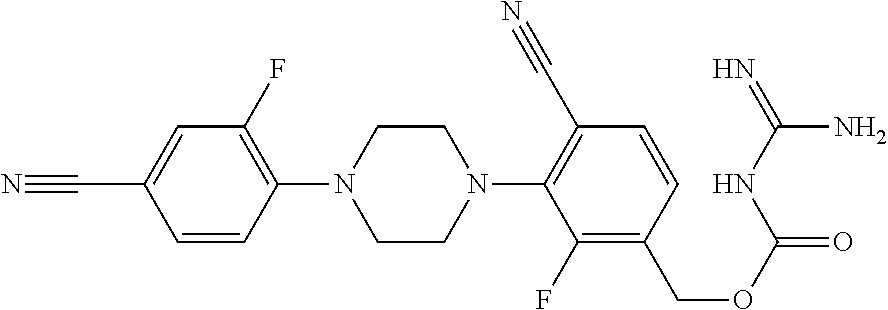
C1(F)=C(N2CCN(C3=C(C#N)C=CC(COC(=O)NC(=N)N)=C3F)CC2)C=CC(C#N)=C1
